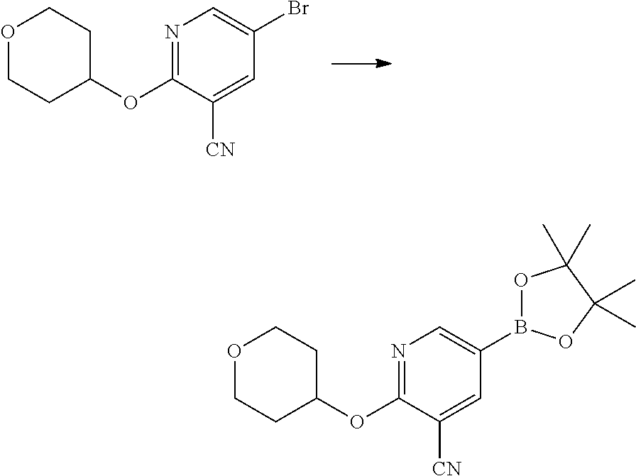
N1=C(OC2CCOCC2)C([CN])=CC(Br)=C1.N1=C(OC2CCOCC2)C([CN])=CC(B2OC(C)(C)C(C)(C)O2)=C1
